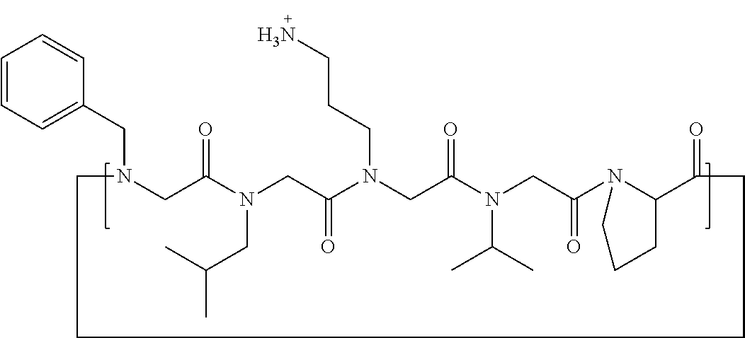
C1N(CC2=CC=CC=C2)CC(=O)N(CC(C)C)CC(=O)N(CCCN)CC(=O)N(C(C)C)CC(=O)N2C(C(=O)CCC1)CCC2
